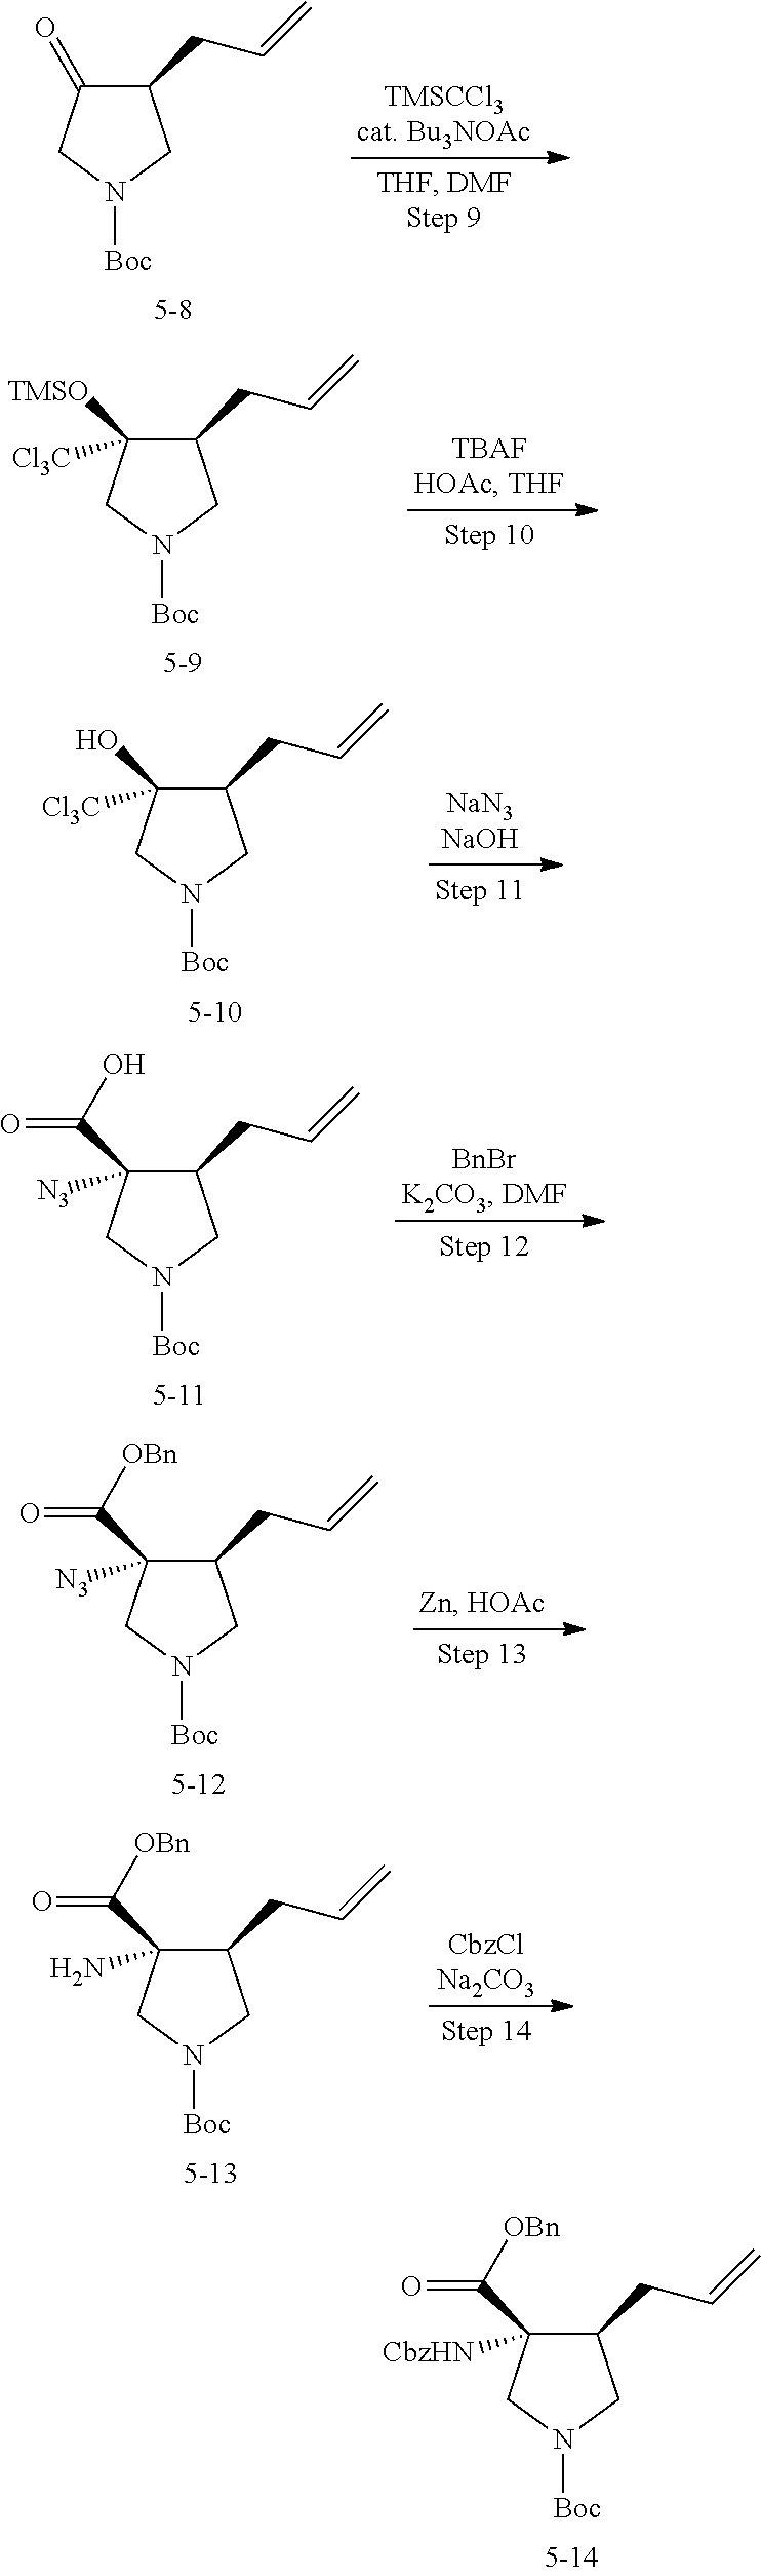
C1(CC=C)C(C(=O)[OBn])([CbzHN])CN([Boc])C1.C1(CC=C)C(=O)CN([Boc])C1.C1(CC=C)C([TMSO])([Cl3C])CN([Boc])C1.C1(CC=C)C(O)([Cl3C])CN([Boc])C1.C1(CC=C)C(C(=O)O)([N3])CN([Boc])C1.C1(CC=C)C(C(=O)[OBn])([N3])CN([Boc])C1.C1(CC=C)C(C(=O)[OBn])(N)CN([Boc])C1
